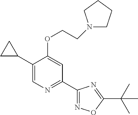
C1(C2CC2)=CN=C(C2=NOC(C(C)(C)C)=N2)C=C1OCCN1CCCC1
